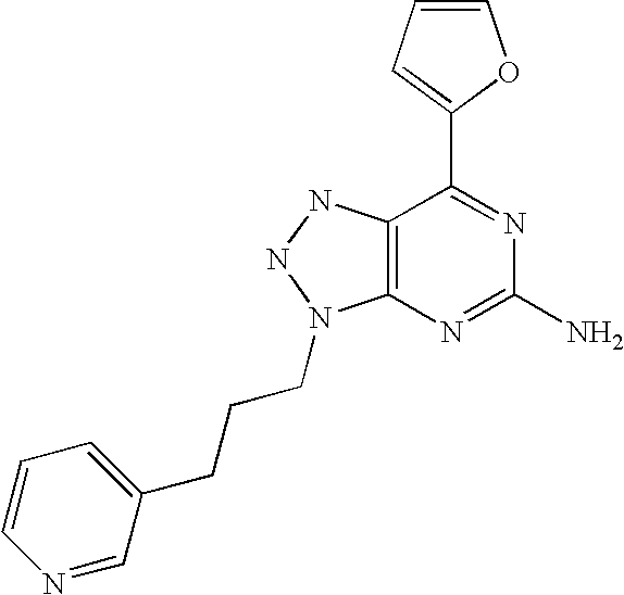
C1=CC=C(C2=NC(N)=NC3=C2NNN3CCCC2=CC=CN=C2)O1
